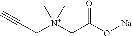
C([N+](CC(O[Na])=O)(C)C)C#C
